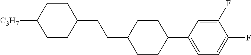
C1(F)=CC(C2CCC(CCC3CCC([C3H7])CC3)CC2)=CC=C1F
